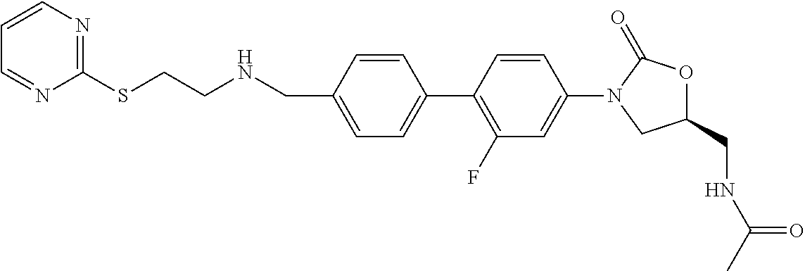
C1=C(CNCCSC2=NC=CC=N2)C=CC(C2=C(F)C=C(N3CC(CNC(C)=O)OC3=O)C=C2)=C1
